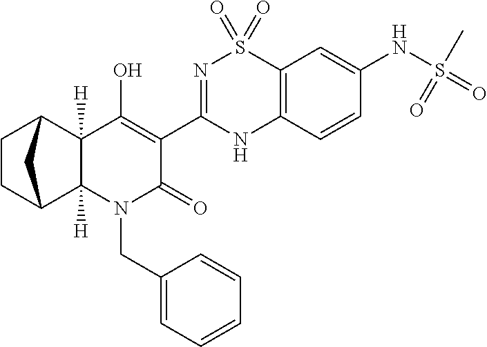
CC12([H])N(CC3=CC=CC=C3)C(=O)C(C3=NS(=O)(=O)C4=C(N3)C=CC(NS(=O)(C)=O)=C4)=C(O)C1([H])C1CCC2C1
